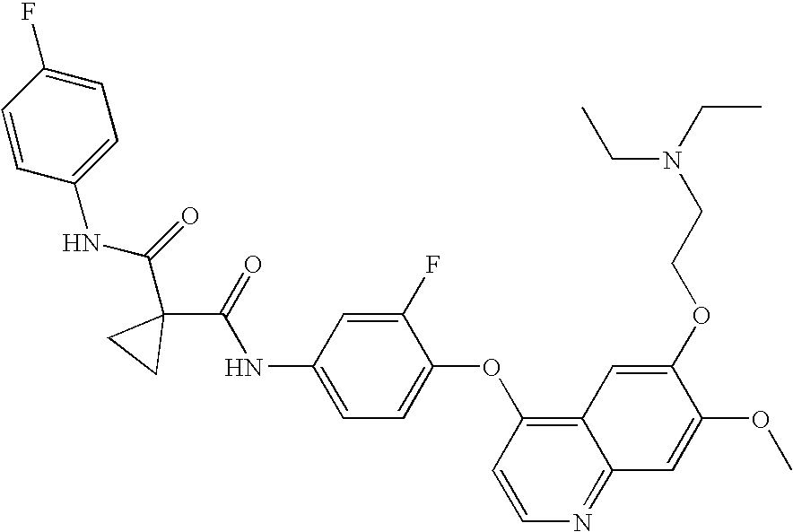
C1=CC(NC(C2(C(NC3=CC=C(OC4=C5C(=NC=C4)C=C(OC)C(OCCN(CC)CC)=C5)C(F)=C3)=O)CC2)=O)=CC=C1F
